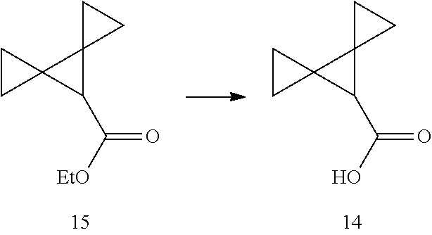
C(=O)([EtO])C1C2(C13CC3)CC2.C(=O)(O)C1C2(C13CC3)CC2
